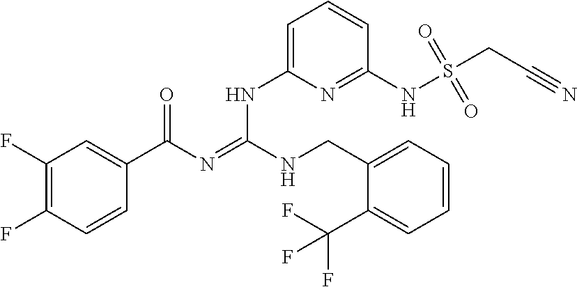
C1(F)=C(F)C=CC(C(N=C(NCC2=CC=CC=C2C(F)(F)F)NC2=CC=CC(NS(CC#N)(=O)=O)=N2)=O)=C1
